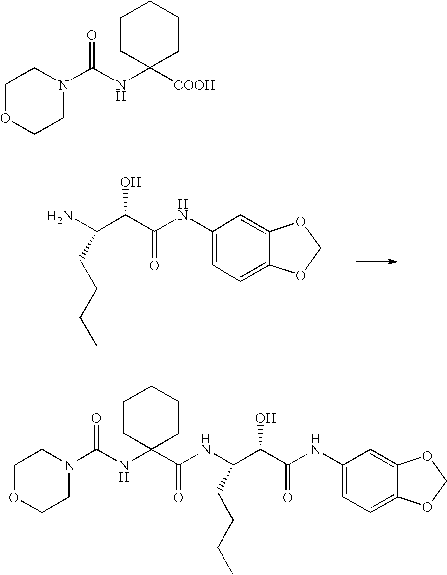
C1OCCN(C(NC2([COOH])CCCCC2)=O)C1.NC(C(C(NC1=CC=C2C(=C1)OCO2)=O)O)CCCC.C1OCCN(C(NC2(C(NC(CCCC)C(C(=O)NC3=CC=C4C(=C3)OCO4)O)=O)CCCCC2)=O)C1
